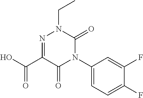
C1(C(=O)O)=NN(CC)C(=O)N(C2=CC=C(F)C(F)=C2)C1=O
